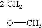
[2-CH2]OC
